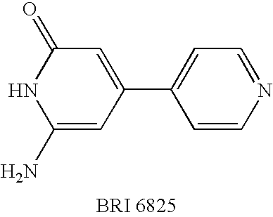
N1C(N)=CC(C2=CC=NC=C2)=CC1=O
